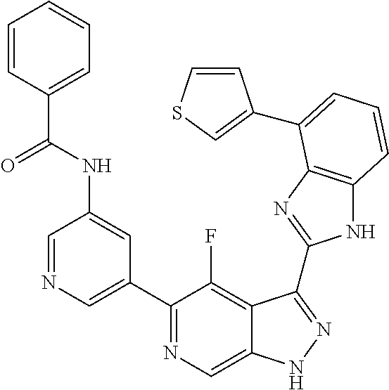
C1=NC=C(C2=NC=C3C(=C2F)C(C2=NC4=C(N2)C=CC=C4C2=CSC=C2)=NN3)C=C1NC(C1=CC=CC=C1)=O
